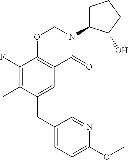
C1(CC2=CC3=C(C(F)=C2C)OCN(C2CCCC2O)C3=O)=CC=C(OC)N=C1
